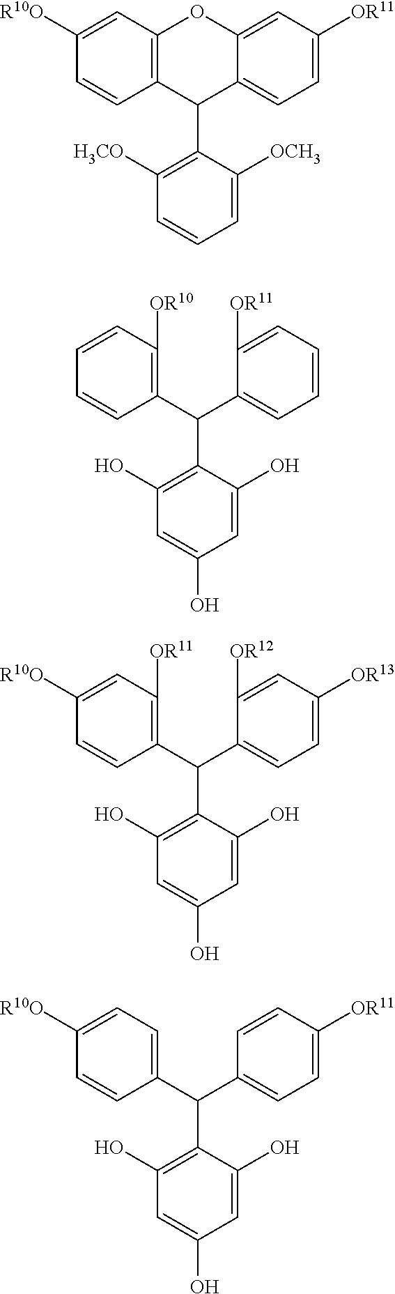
C1(C(C2=C([OR10])C=CC=C2)C2=C(O)C=C(O)C=C2O)=CC=CC=C1[OR11].C1=C(C(C2=C([OR11])C=C([R10O])C=C2)C2=C(O)C=C(O)C=C2O)C([OR12])=CC([OR13])=C1.C1(C(C2=CC=C([R10O])C=C2)C2=C(O)C=C(O)C=C2O)=CC=C([OR11])C=C1.C12=CC=C([OR11])C=C1OC1=C(C2C2=C([H3CO])C=CC=C2[OCH3])C=CC([R10O])=C1
